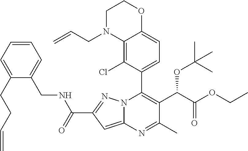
C12=C(Cl)C(C3=C(C(OC(C)(C)C)C(=O)OCC)C(C)=NC4=CC(C(=O)NCC5=CC=CC=C5CCC=C)=NN34)=CC=C1OCCN2CC=C
